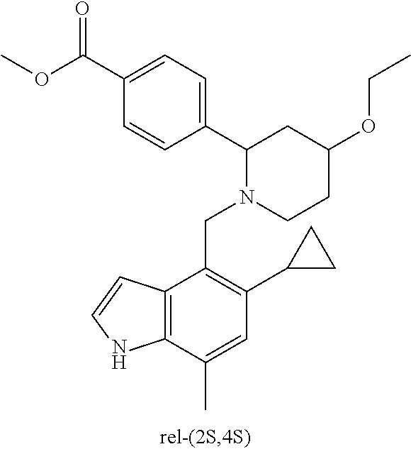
C1=CC(C2N(CC3=C(C4CC4)C=C(C)C4=C3C=CN4)CCC(OCC)C2)=CC=C1C(OC)=O
